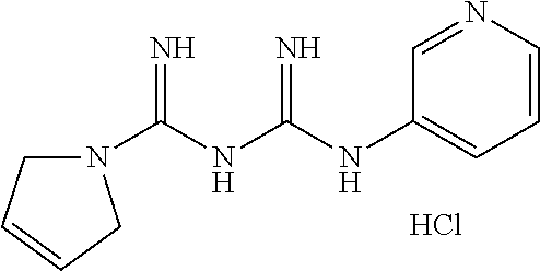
Cl.N1(C(NC(NC2=CC=CN=C2)=N)=N)CC=CC1
